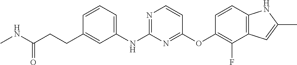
C(C1=CC(NC2=NC=CC(OC3=C(F)C4=C(C=C3)NC(C)=C4)=N2)=CC=C1)CC(NC)=O
